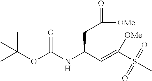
CC(OC(NC(C=C(S(C)(=O)=O)[OMe])CC(=O)[OMe])=O)(C)C
